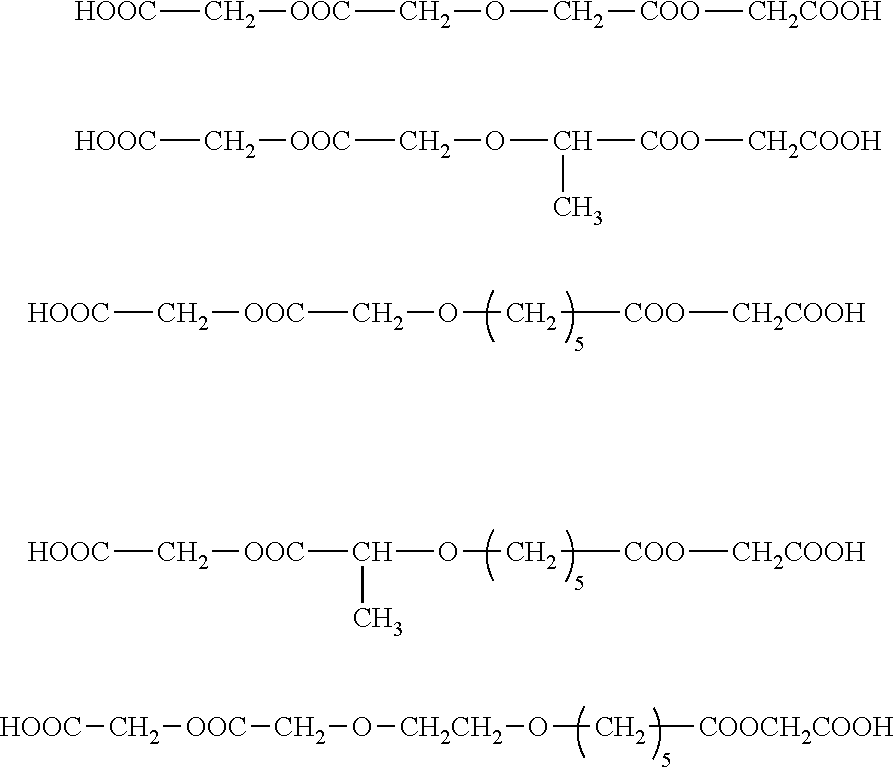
[HOOC]C[OOC]COC[COO][CH2COOH].[HOOC]C[OOC]C(OC[COO][CH2COOH])C.[HOOC]C[OOC]CO[CH2CH2]OC[COOCH2COOH].[HOOC]C[OOC]COC[COO][CH2COOH].[HOOC]C[OOC]COC([COO][CH2COOH])C
